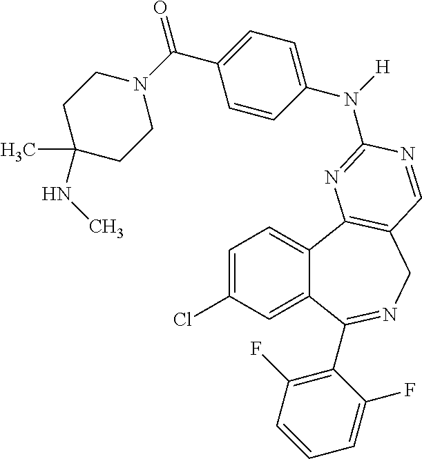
C1=C(Cl)C=C2C(=C1)C1=C(CN=C2C2=C(F)C=CC=C2F)C=NC(N([H])C2=CC=C(C(=O)N3CCC(C)(NC)CC3)C=C2)=N1
